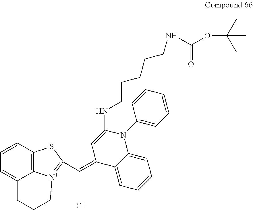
C1=C2C3=C(C=C1)SC(C=C1C4=CC=CC=C4N(C4=CC=CC=C4)C(NCCCCCNC(=O)OC(C)(C)C)=C1)=[N+]3CCC2.[Cl-]
